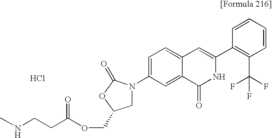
C(C(OCC1CN(C2=CC=C3C(=C2)C(=O)NC(C2=C(C(F)(F)F)C=CC=C2)=C3)C(=O)O1)=O)CNC.Cl
